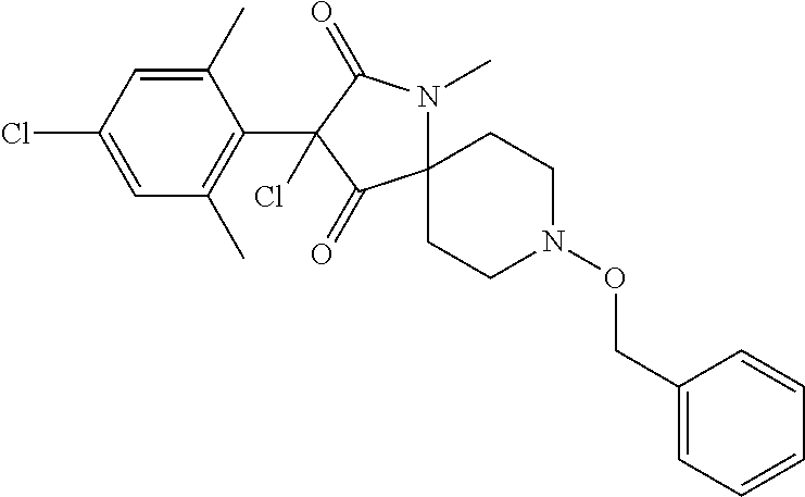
C1(C)=CC(Cl)=CC(C)=C1C1(Cl)C(=O)C2(N(C)C1=O)CCN(OCC1=CC=CC=C1)CC2
